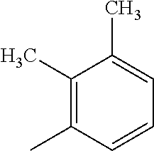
C1(C)=C(C)C=CC=C1C
